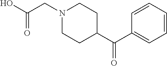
N1(CC(O)=O)CCC(C(C2=CC=CC=C2)=O)CC1
